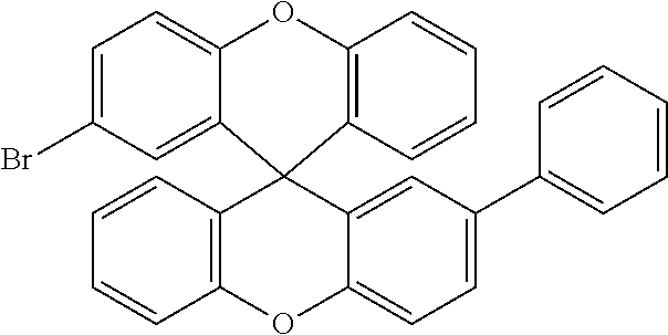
C1=C(Br)C=C2C(=C1)OC1=C(C=CC=C1)C21C2=C(C=CC=C2)OC2=CC=C(C3=CC=CC=C3)C=C21
